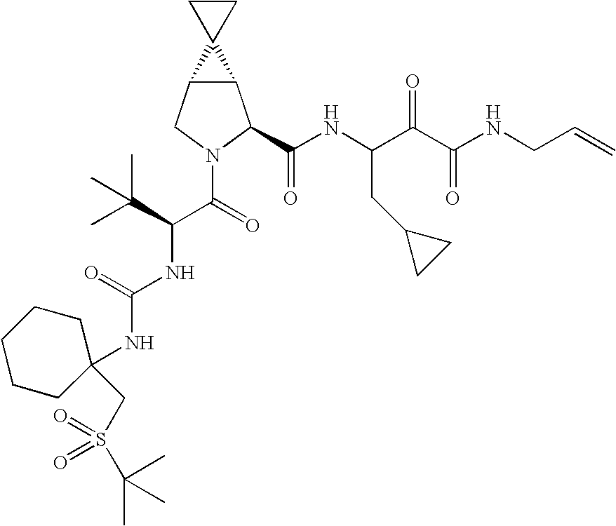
C12C(CN(C(=O)C(NC(NC3(CS(C(C)(C)C)(=O)=O)CCCCC3)=O)C(C)(C)C)C1C(NC(C(C(NCC=C)=O)=O)CC1CC1)=O)C21CC1
